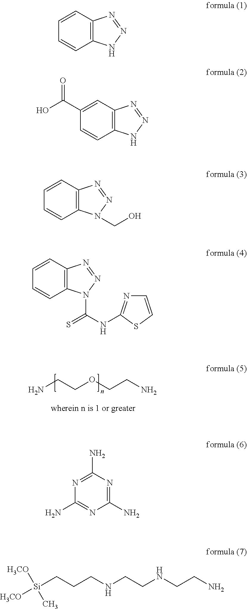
NCCOCCN.C1=CC2=C(C=C1)NN=N2.C1(C(O)=O)=CC2=C(C=C1)NN=N2.C1=CC2=C(C=C1)N(CO)N=N2.C1=CC2=C(C=C1)N(C(NC1=NC=CS1)=S)N=N2.N1=C(N)N=C(N)N=C1N.[Si](CCCNCCNCCN)([H3CO])([H3CO])C
